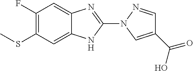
S(C1=C(F)C=C2C(=C1)NC(N1N=CC(C(O)=O)=C1)=N2)C
